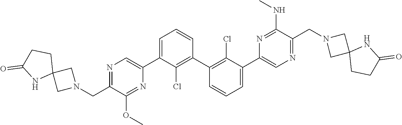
N1=C(CN2CC3(C2)CCC(=O)N3)C(OC)=NC(C2=CC=CC(C3=C(Cl)C(C4=CN=C(CN5CC6(C5)CCC(=O)N6)C(NC)=N4)=CC=C3)=C2Cl)=C1
